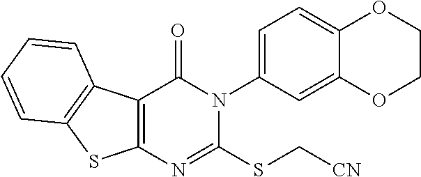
C12=C(N=C(SC[CN])N(C3=CC=C4C(=C3)OCCO4)C1=O)SC1=C2C=CC=C1
